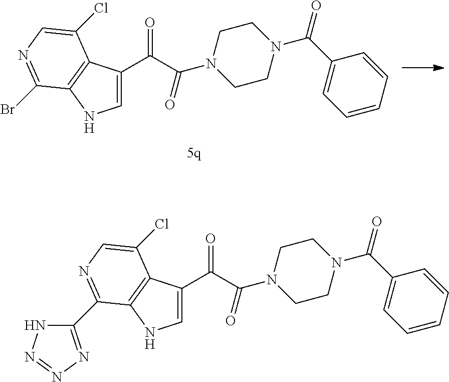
C1=C(C(C(N2CCN(C(C3=CC=CC=C3)=O)CC2)=O)=O)C2=C(N1)C(Br)=NC=C2Cl.C1=C(C(C(N2CCN(C(C3=CC=CC=C3)=O)CC2)=O)=O)C2=C(N1)C(C1=NN=NN1)=NC=C2Cl
